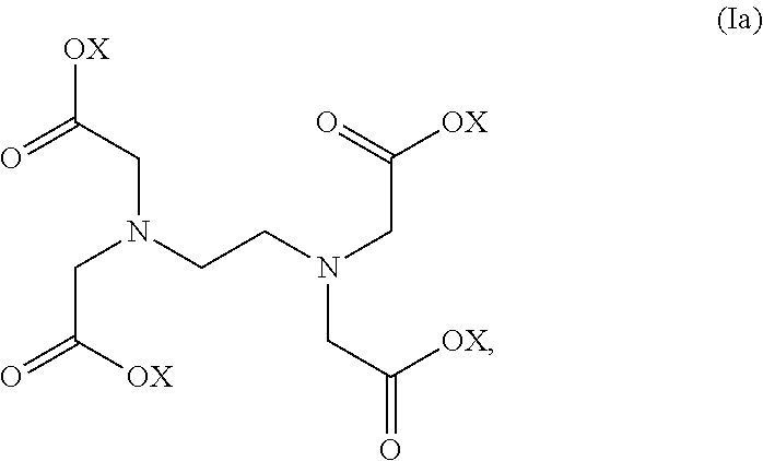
C(N(CC([OX])=O)CC(=O)[OX])CN(CC(=O)[OX])CC([OX])=O
